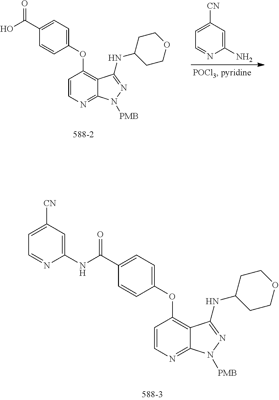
C1=C(C(O)=O)C=CC(OC2=C3C(=NC=C2)N([PMB])N=C3NC2CCOCC2)=C1.C1([CN])=CC=NC(N)=C1.C1=C(C(NC2=CC([CN])=CC=N2)=O)C=CC(OC2=C3C(=NC=C2)N([PMB])N=C3NC2CCOCC2)=C1
